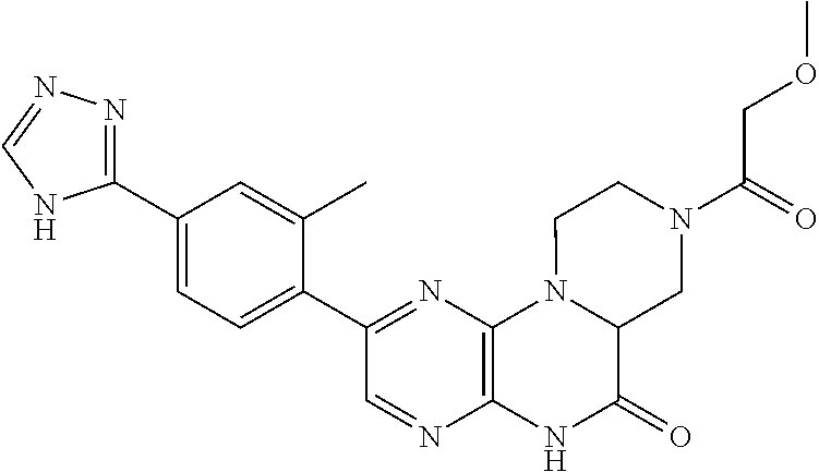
C1(C2=NN=CN2)=CC=C(C2=NC3=C(N=C2)NC(=O)C2N3CCN(C(=O)COC)C2)C(C)=C1
